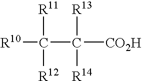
[R10]C([R11])([R12])C([R13])([R14])[CO2H]
